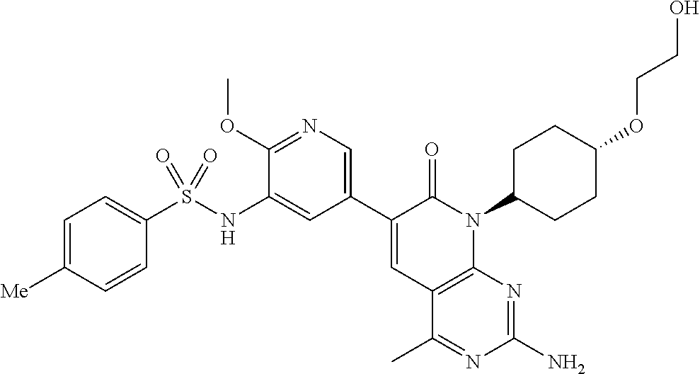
C1(S(NC2=CC(C3=CC4=C(N(C5CCC(OCCO)CC5)C3=O)N=C(N)N=C4C)=CN=C2OC)(=O)=O)=CC=C([Me])C=C1
